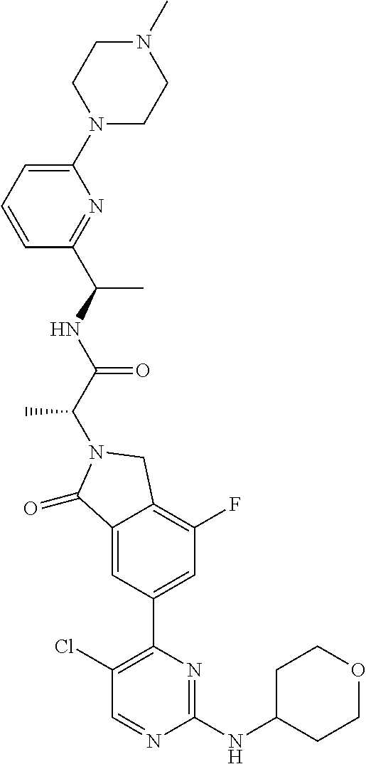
C1(=O)C2=CC(C3=C(Cl)C=NC(NC4CCOCC4)=N3)=CC(F)=C2CN1C(C(NC(C1=NC(N2CCN(C)CC2)=CC=C1)C)=O)C
